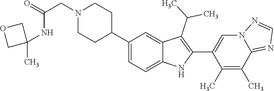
C1(C2CCN(CC(NC3(C)COC3)=O)CC2)=CC=C2C(=C1)C(C(C)C)=C(C1=CN3C(=NC=N3)C(C)=C1C)N2
